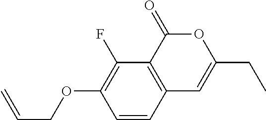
C1=CC2=C(C(F)=C1OCC=C)C(=O)OC(CC)=C2
